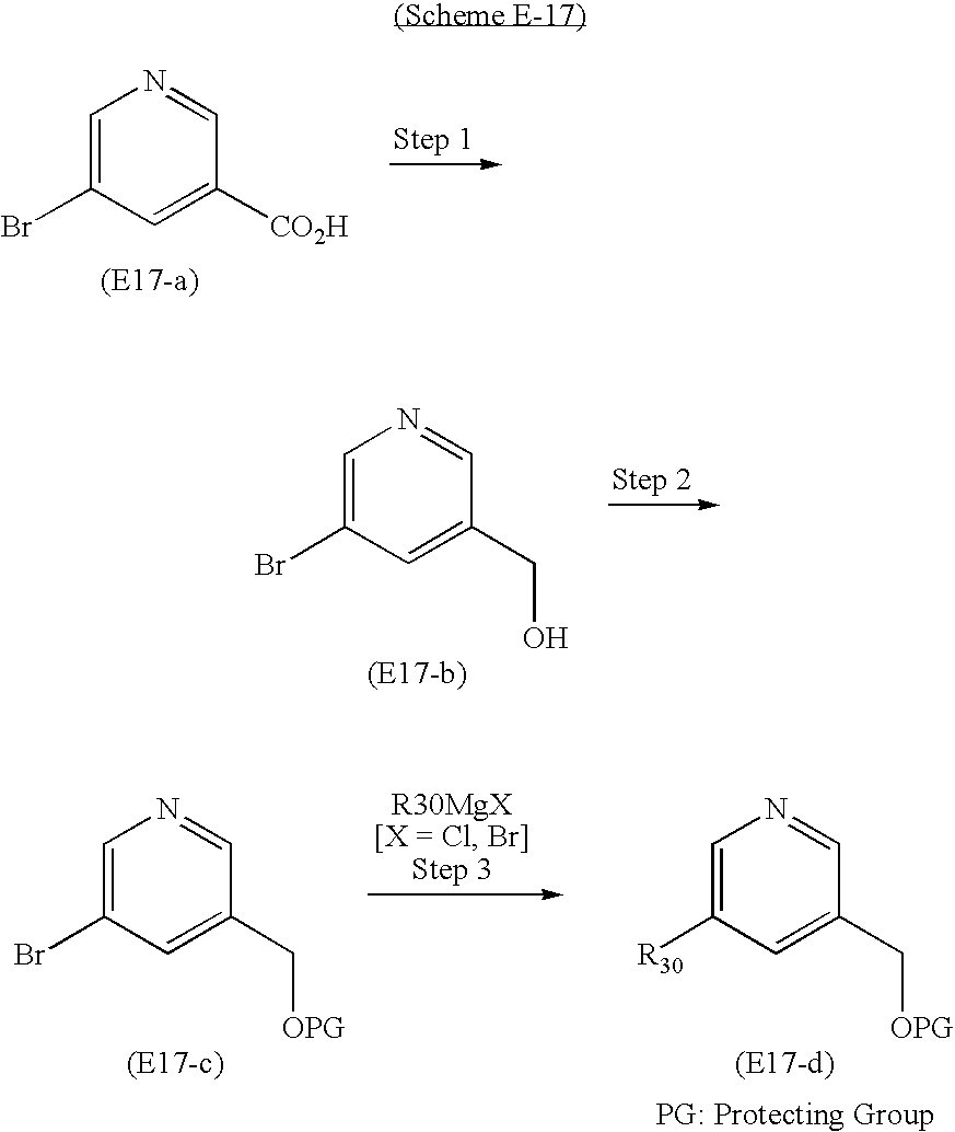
C1=C(Br)C=C([CO2H])C=N1.C1=C(Br)C=C(CO)C=N1.C1=C(Br)C=C(C[OPG])C=N1.C1=C([R30])C=C(C[OPG])C=N1
